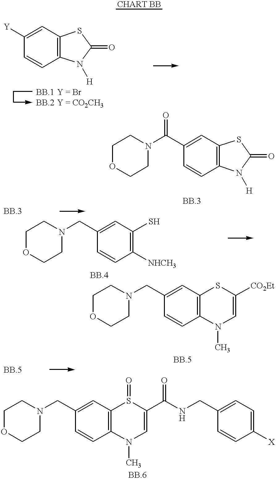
C1([Y])=CC2=C(C=C1)N([H])C(=O)S2.C1(C(N2CCOCC2)=O)=CC2=C(C=C1)N([H])C(=O)S2.C1(CN2CCOCC2)=CC(S)=C([NHCH3])C=C1.C1(CN2CCOCC2)=CC2=C(C=C1)N(C)C=C([CO2Et])S2.C1(CN2CCOCC2)=CC2=C(C=C1)N(C)C=C(C(NCC1=CC=C([X])C=C1)=O)S2=O
